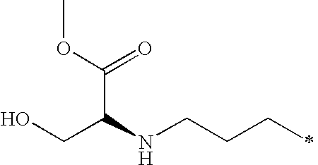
OCC(NCCCC)C(OC)=O
